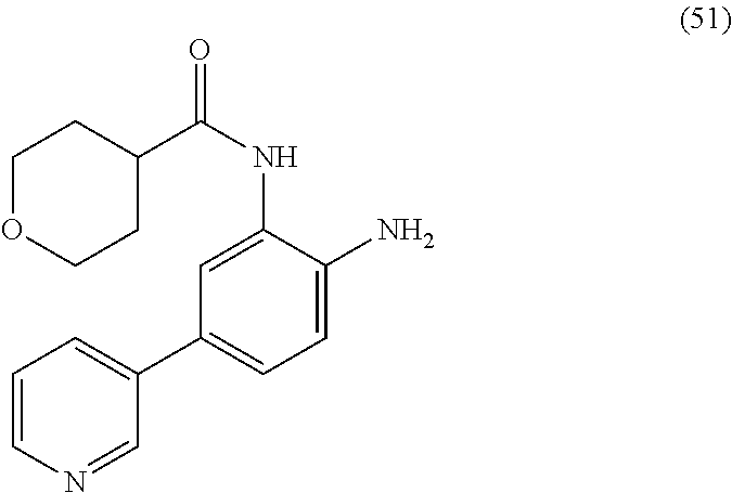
C1OCCC(C(NC2=CC(C3=CC=CN=C3)=CC=C2N)=O)C1
